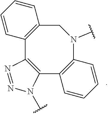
C1=CC2=C(C=C1)CN(C)C1=C(C3=C2N=NN3C)C=CC=C1
